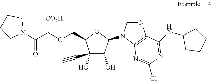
C1(C#C)(O)C(O)C(N2C=NC3=C2N=C(Cl)N=C3NC2CCCC2)OC1COC([CO2H])C(N1CCCC1)=O
